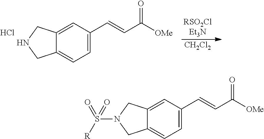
C12=CC=C(C=CC([OMe])=O)C=C1CN(S(=O)([R])=O)C2.C12=CC=C(C=CC([OMe])=O)C=C1CNC2.Cl.[CH2Cl2]
